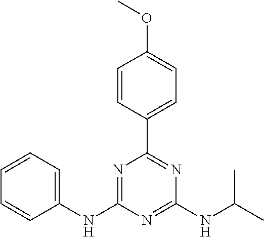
C1=CC(C2=NC(NC(C)C)=NC(NC3=CC=CC=C3)=N2)=CC=C1OC
